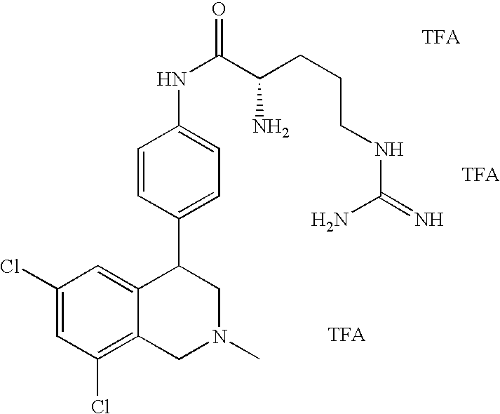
C1(Cl)=CC(Cl)=C2C(=C1)C(C1=CC=C(NC(C(N)CCCNC(N)=N)=O)C=C1)CN(C)C2
